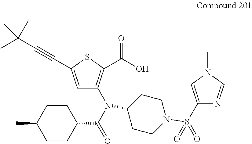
C1(N(C(=O)C2CCC(C)CC2)C2=C(C(O)=O)SC(C#CC(C)(C)C)=C2)CCN(S(C2=CN(C)C=N2)(=O)=O)CC1
